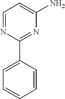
C1=NC(C2=CC=CC=C2)=NC(N)=C1
